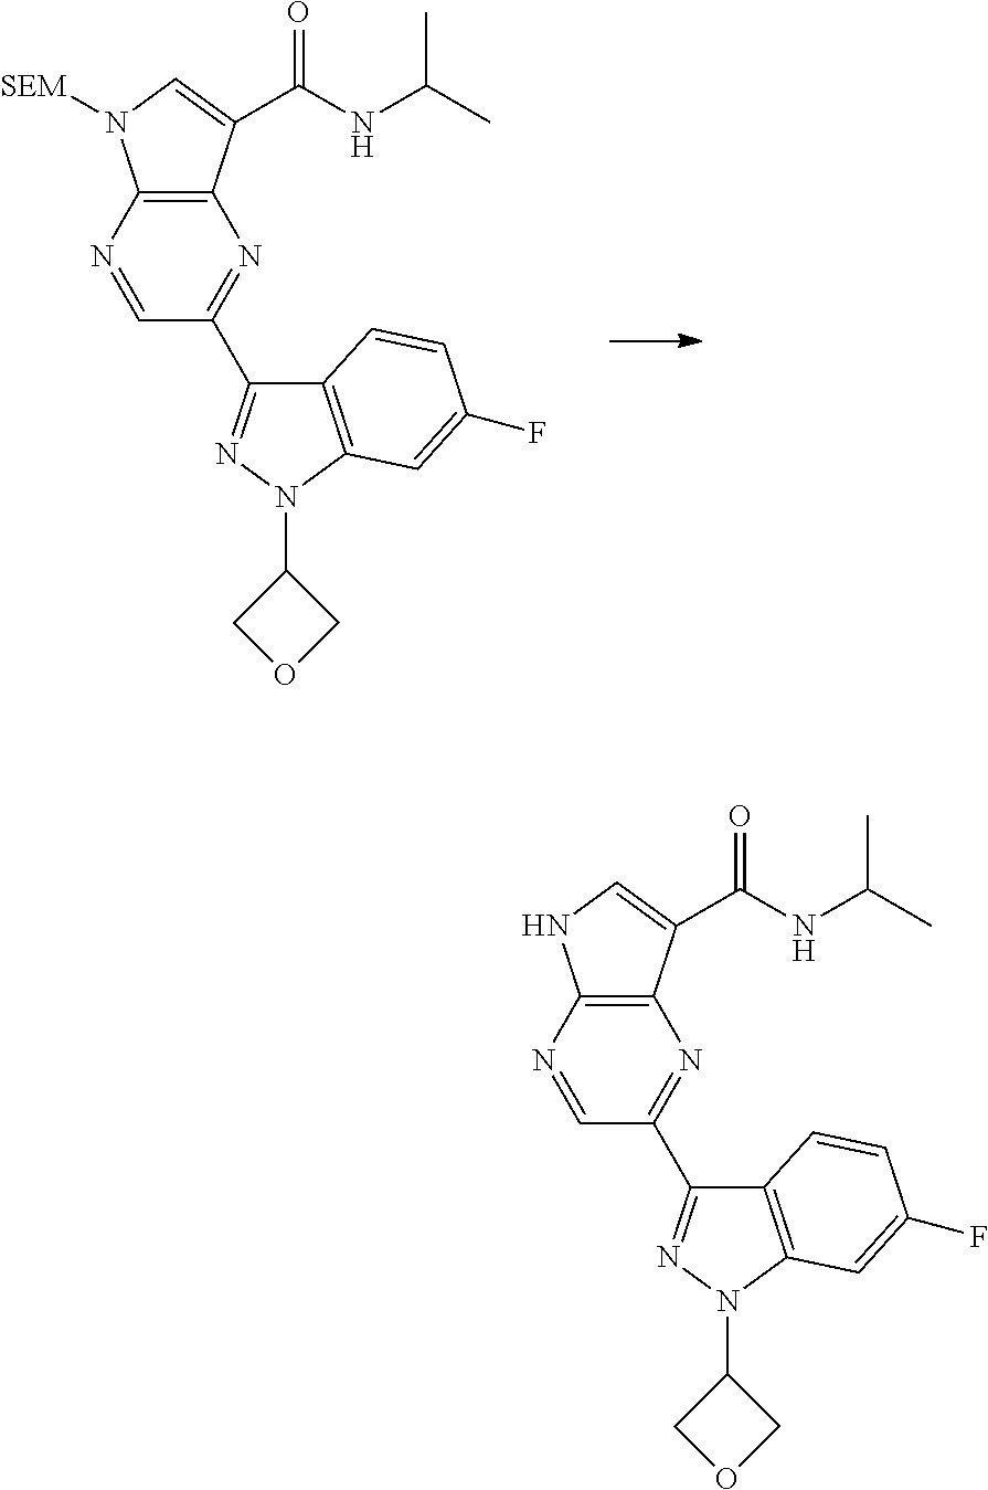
C1(C2=NN(C3COC3)C3=C2C=CC(F)=C3)=NC2=C(N([SEM])C=C2C(NC(C)C)=O)N=C1.C1(C2=NN(C3COC3)C3=C2C=CC(F)=C3)=NC2=C(NC=C2C(NC(C)C)=O)N=C1
